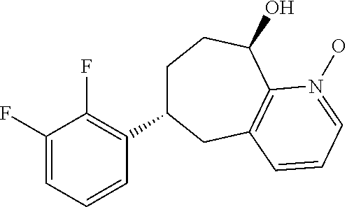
C1(F)=CC=CC(C2CCC(O)C3=C(C2)C=CC=N3O)=C1F
